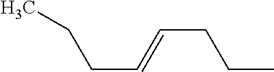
C(CCC)=CCCC
